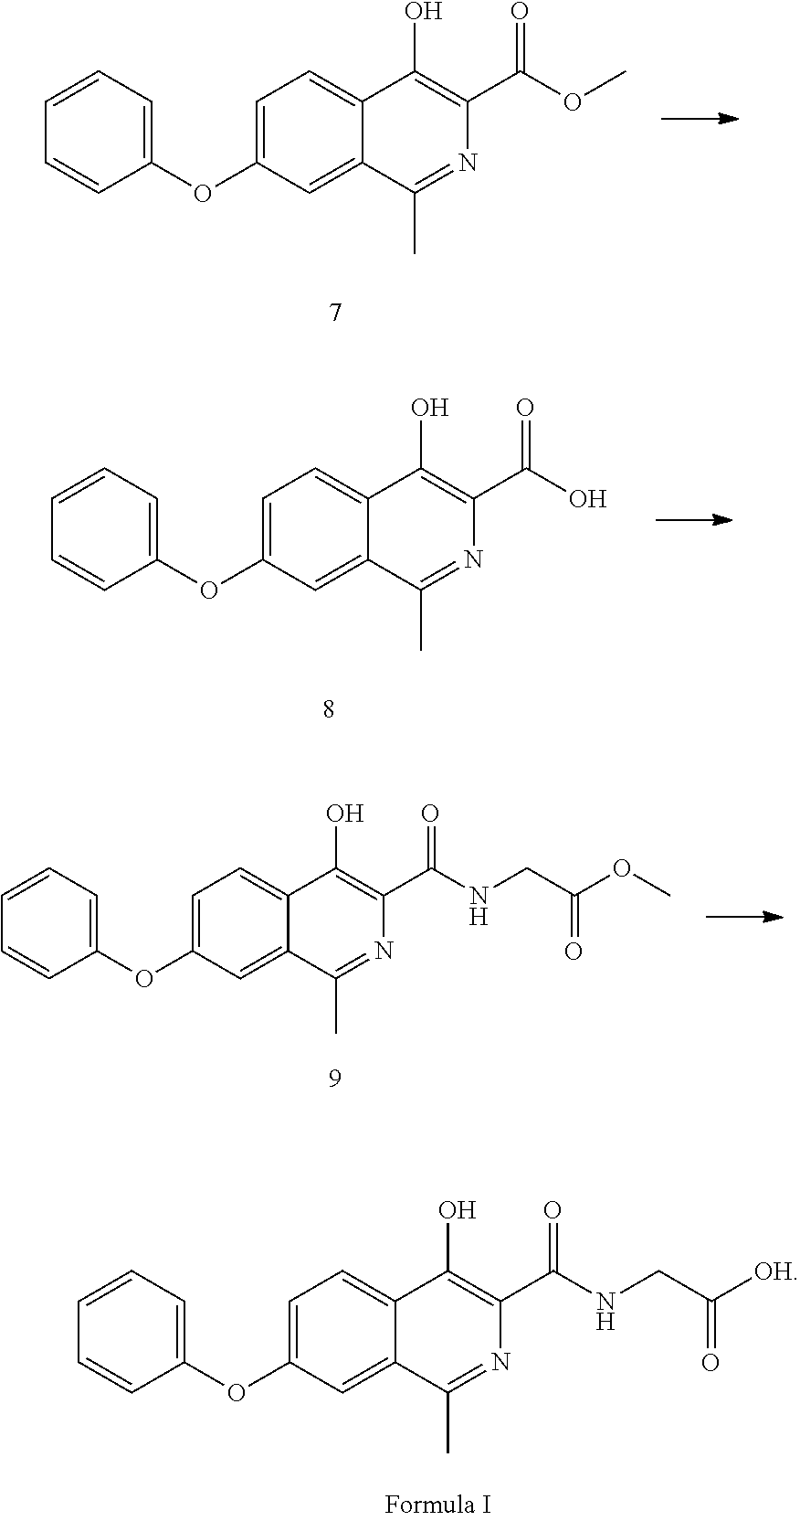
C1=CC=C(OC2=CC=C3C(=C2)C(C)=NC(C(OC)=O)=C3O)C=C1.C1=CC=C(OC2=CC=C3C(=C2)C(C)=NC(C(O)=O)=C3O)C=C1.C1=CC=C(OC2=CC=C3C(=C2)C(C)=NC(C(NCC(OC)=O)=O)=C3O)C=C1.C1=CC=C(OC2=CC=C3C(=C2)C(C)=NC(C(NCC([OH])=O)=O)=C3O)C=C1
